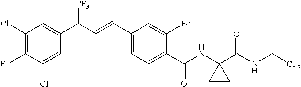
C1(Cl)=C(Br)C(Cl)=CC(C(C=CC2=CC=C(C(NC3(C(NC[CF3])=O)CC3)=O)C(Br)=C2)[CF3])=C1
